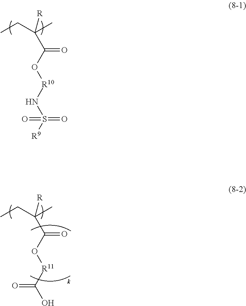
C(=O)(O[R10]NS([R9])(=O)=O)C([R])(C)CC.C(=O)(O[R11]C(O)=O)C([R])(C)CC
